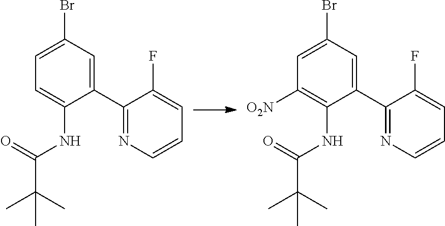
C1=C(Br)C=C(C2=NC=CC=C2F)C(NC(C(C)(C)C)=O)=C1.C1=C(Br)C=C(C2=NC=CC=C2F)C(NC(C(C)(C)C)=O)=C1[O2N]
